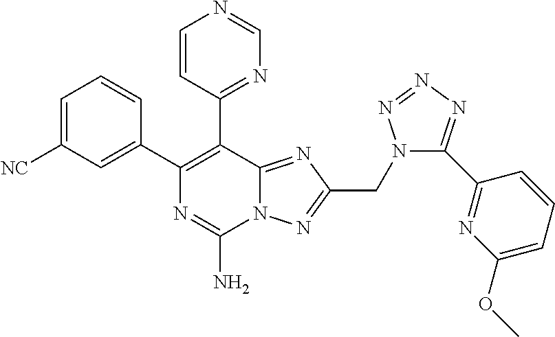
C1=C([NC])C=C(C2=C(C3=NC=NC=C3)C3=NC(CN4C(C5=NC(OC)=CC=C5)=NN=N4)=NN3C(N)=N2)C=C1
